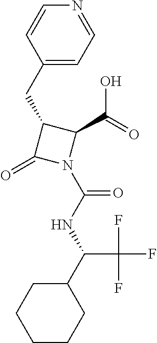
C1(CC2=CC=NC=C2)C(=O)N(C(NC(C2CCCCC2)C(F)(F)F)=O)C1C(=O)O
